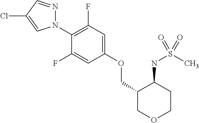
N1(C2=C(F)C=C(OCC3COCCC3NS(C)(=O)=O)C=C2F)N=CC(Cl)=C1
